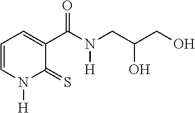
C1=CN([H])C(=S)C(C(N(CC(CO)O)[H])=O)=C1
